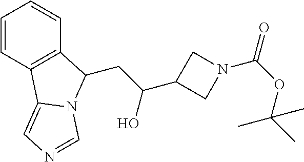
C(C(O)C1CN(C(OC(C)(C)C)=O)C1)C1C2=C(C=CC=C2)C2=CN=CN21
